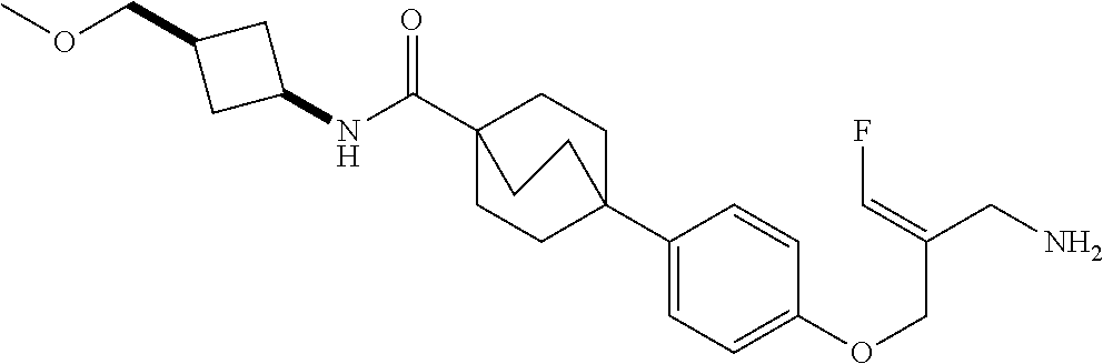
C1(C23CCC(C(NC4CC(COC)C4)=O)(CC2)CC3)=CC=C(OCC(CN)=CF)C=C1
